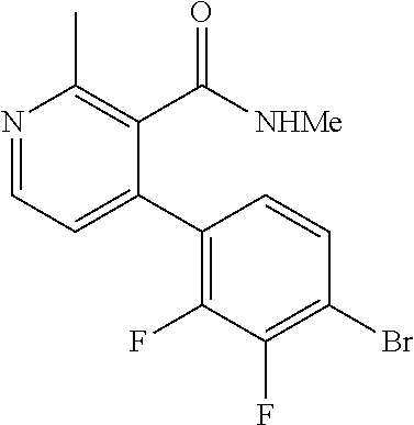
N1=CC=C(C2=C(F)C(F)=C(Br)C=C2)C(C([NHMe])=O)=C1C
